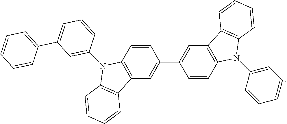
C1(C2=CC=CC=C2)=CC=CC(N2C3=C(C=C(C4=CC5=C(C=C4)N(C4=CC=CC=C4)C4=C5C=CC=C4)C=C3)C3=C2C=CC=C3)=C1
